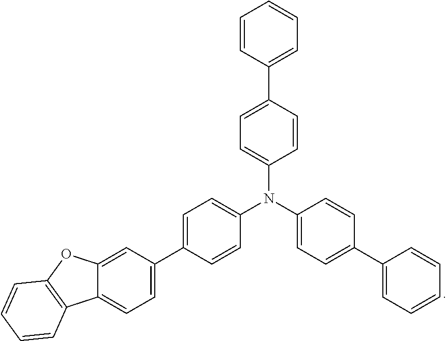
C12=CC=C(C3=CC=C(N(C4=CC=C(C5=CC=CC=C5)C=C4)C4=CC=C(C5=CC=CC=C5)C=C4)C=C3)C=C1OC1=C2C=CC=C1
